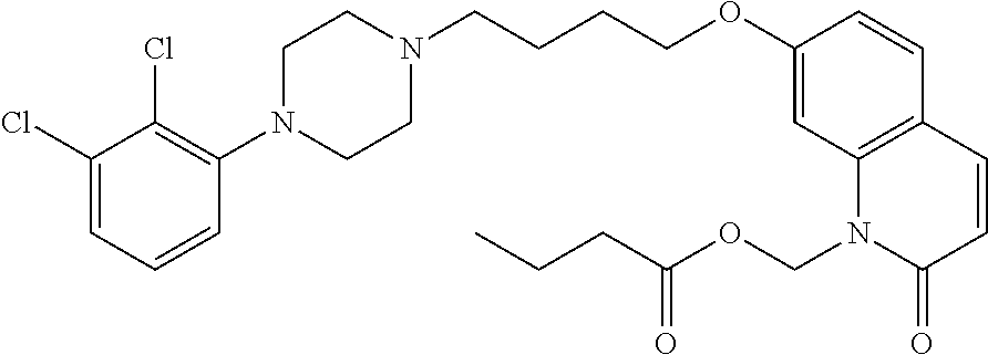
C1(Cl)=CC=CC(N2CCN(CCCCOC3=CC4=C(C=C3)C=CC(=O)N4COC(=O)CCC)CC2)=C1Cl
